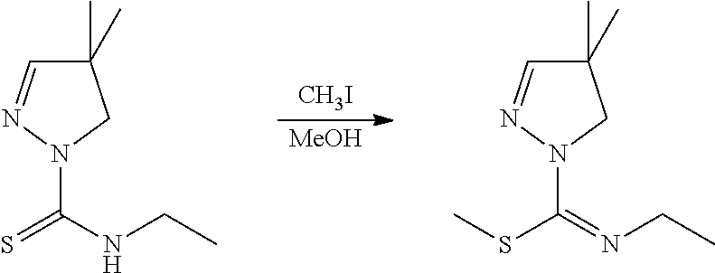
[MeOH].[CH3I].C1(C)(C)C=NN(C(=NCC)SC)C1.C1(C)(C)C=NN(C(NCC)=S)C1
